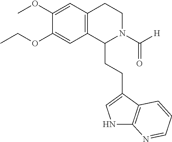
C(OC1=CC2=C(C=C1OC)CCN(C([H])=O)C2CCC1=CNC2=C1C=CC=N2)C
